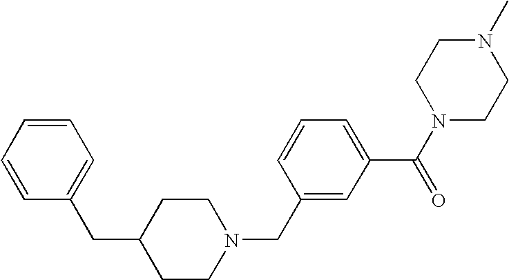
N1(C)CCN(C(C2=CC=CC(CN3CCC(CC4=CC=CC=C4)CC3)=C2)=O)CC1
